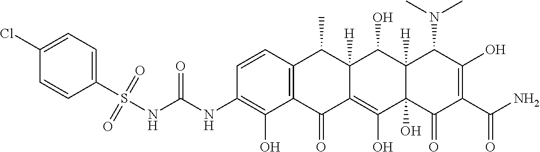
C1=CC2=C(C(O)=C1NC(NS(=O)(=O)C1=CC=C(Cl)C=C1)=O)C(=O)C1=C(O)C3(O)C([H])(C(O)C1([H])C2C)C(N(C)C)C(O)=C(C(N)=O)C3=O
